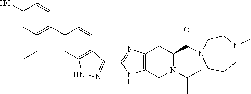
C1(O)=CC(CC)=C(C2=CC3=C(C=C2)C(C2=NC4=C(N2)CN(C(C)C)C(C(=O)N2CCN(C)CCC2)C4)=NN3)C=C1
